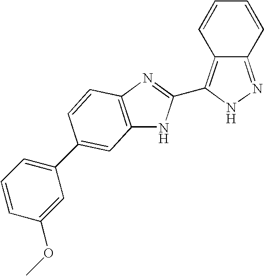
C12=NNC(C3=NC4=C(N3)C=C(C3=CC=CC(OC)=C3)C=C4)=C1C=CC=C2
